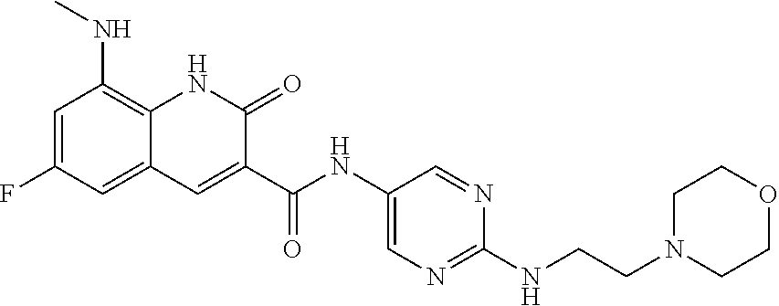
C1=C(F)C=C2C(=C1NC)NC(=O)C(C(NC1=CN=C(NCCN3CCOCC3)N=C1)=O)=C2
